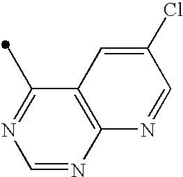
C1(C)=NC=NC2=C1C=C(Cl)C=N2
